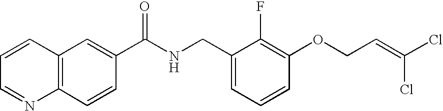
C1=CC=NC2=C1C=C(C(NCC1=CC=CC(OCC=C(Cl)Cl)=C1F)=O)C=C2
